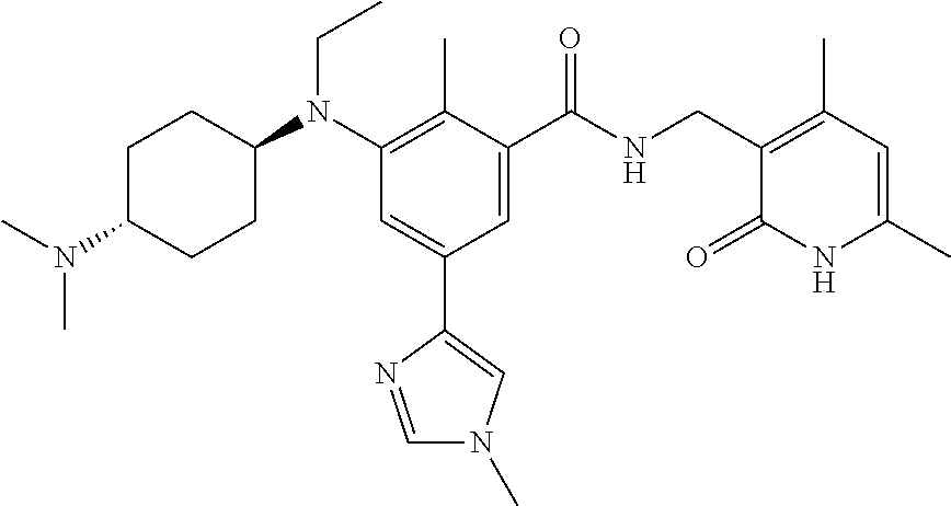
C1C(N(C)C)CCC(N(C2=C(C)C(C(NCC3=C(C)C=C(C)NC3=O)=O)=CC(C3=CN(C)C=N3)=C2)CC)C1
